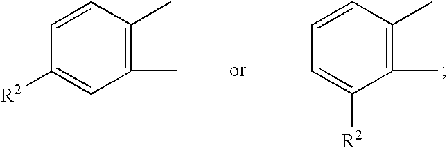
C1(C)=C(C)C=CC=C1[R2].C1(C)=C(C)C=CC([R2])=C1
